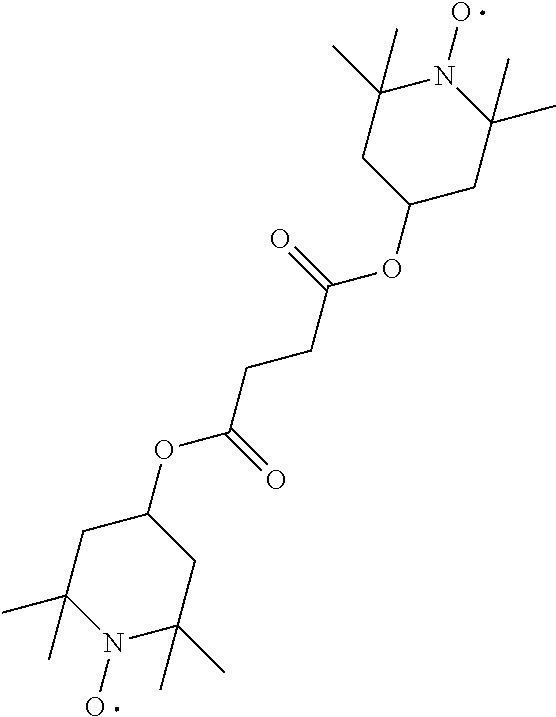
C1(OC(CCC(OC2CC(C)(C)N(O)C(C)(C)C2)=O)=O)CC(C)(C)N(O)C(C)(C)C1
